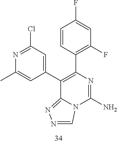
N1=C(Cl)C=C(C2=C(C3=C(F)C=C(F)C=C3)N=C(N)N3C2=NN=C3)C=C1C
